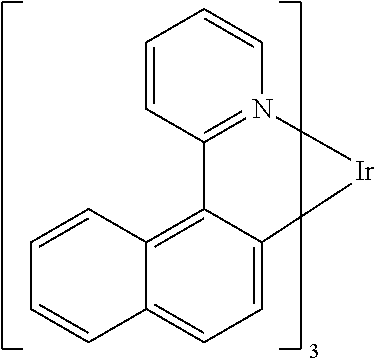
C1=CC=CC2=N1[Ir]C1=CC=C3C(=C21)C=CC=C3
